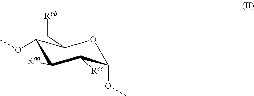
O1C(OC)C([Rcc])C([Raa])C(OC)C1C[Rbb]
